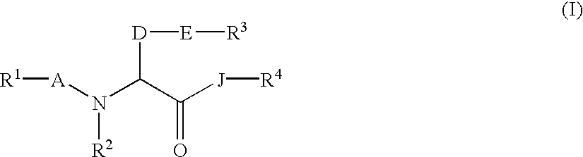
[A](N(C(C([J][R4])=O)[D][E][R3])[R2])[R1]
